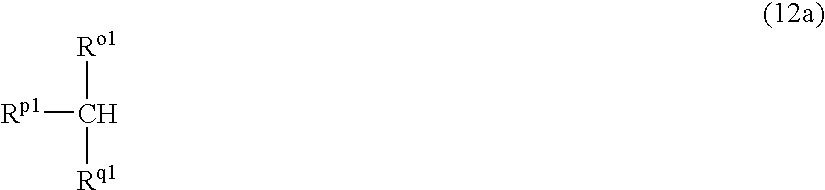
[Rp1]C([Ro1])[Rq1]
